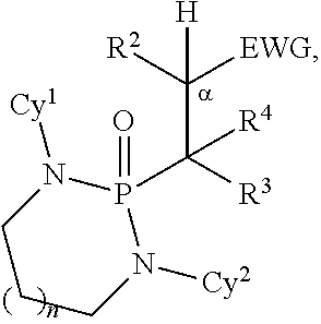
C1CCN([Cy2])P(C([R3])(C([EWG])([R2])[H])[R4])(=O)N1[Cy1]
